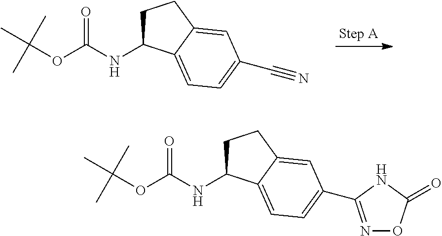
C1C(NC(OC(C)(C)C)=O)C2=CC=C(C#N)C=C2C1.C1C(NC(OC(C)(C)C)=O)C2=CC=C(C3=NOC(=O)N3)C=C2C1
